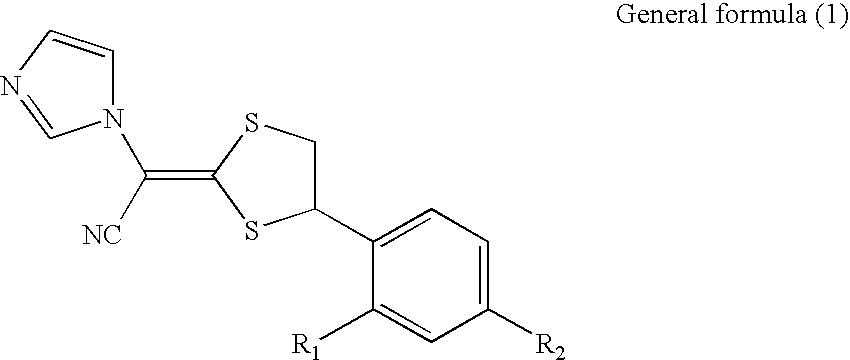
C1(C2CSC(=C([NC])N3C=CN=C3)S2)=CC=C([R2])C=C1[R1]
